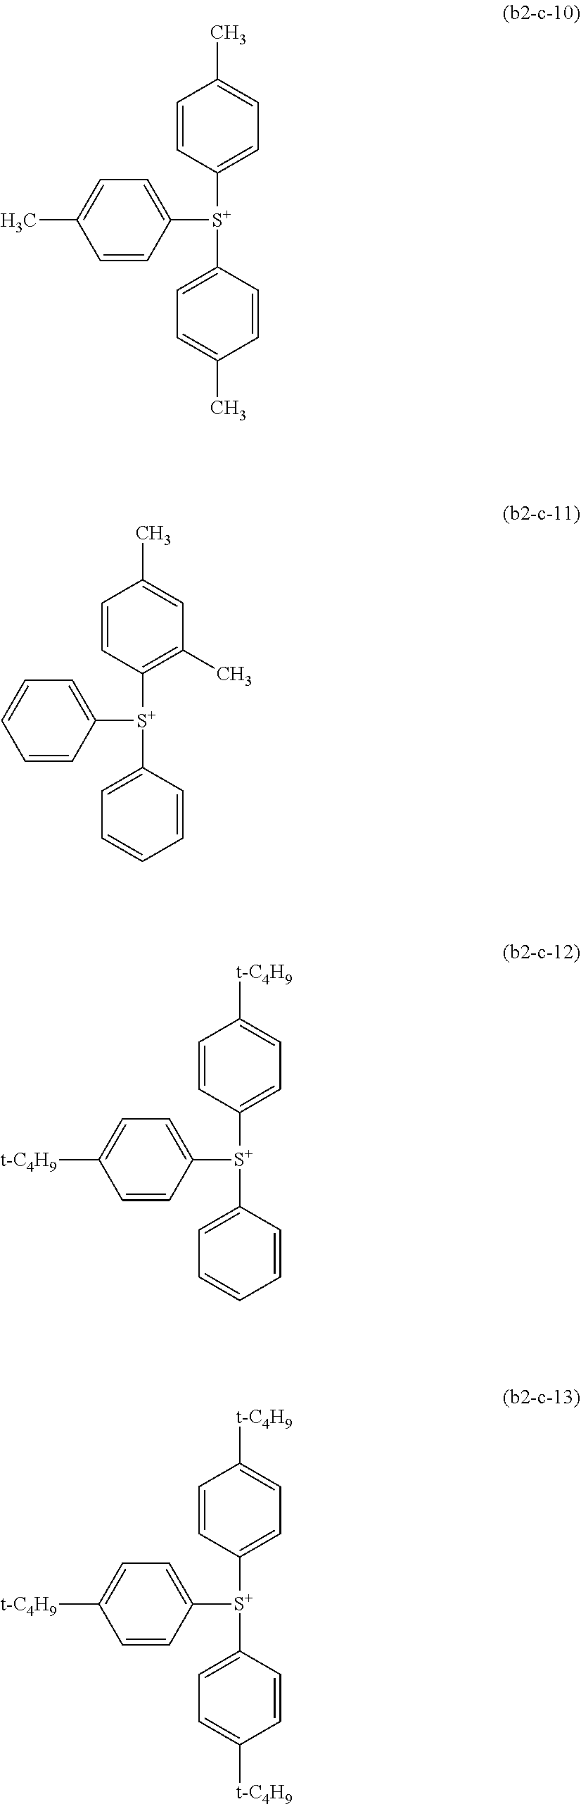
C1=CC([S+](C2=CC=C(C)C=C2)C2=CC=C(C)C=C2)=CC=C1C.C1=CC([S+](C2=C(C)C=C(C)C=C2)C2=CC=CC=C2)=CC=C1.C1=CC([S+](C2=CC=C([t-C4H9])C=C2)C2=CC=CC=C2)=CC=C1[t-C4H9].C1=CC([S+](C2=CC=C([t-C4H9])C=C2)C2=CC=C([t-C4H9])C=C2)=CC=C1[t-C4H9]
